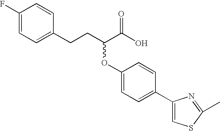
C1(F)=CC=C(CCC(C(O)=O)OC2=CC=C(C3=CSC(C)=N3)C=C2)C=C1
